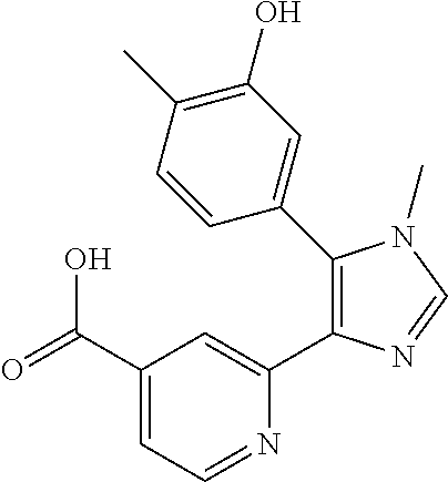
C1(C(=O)O)=CC=NC(C2=C(C3=CC(O)=C(C)C=C3)N(C)C=N2)=C1
